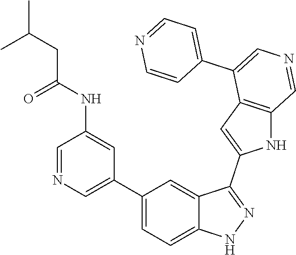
C1(C2=CN=CC(NC(=O)CC(C)C)=C2)=CC=C2C(=C1)C(C1=CC3=C(N1)C=NC=C3C1=CC=NC=C1)=NN2
